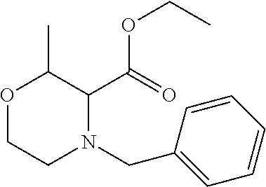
O1CCN(CC2=CC=CC=C2)C(C(OCC)=O)C1C
